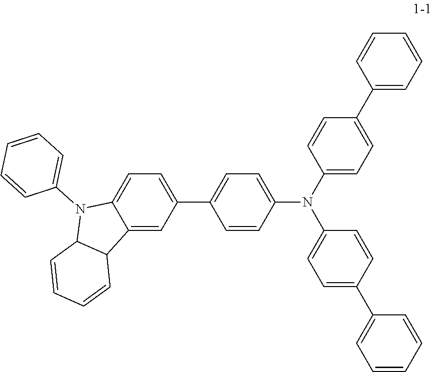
C1(C2=CC=C(N(C3=CC=C(C4=CC=CC=C4)C=C3)C3=CC=C(C4=CC=CC=C4)C=C3)C=C2)=CC=C2C(=C1)C1C(N2C2=CC=CC=C2)C=CC=C1
